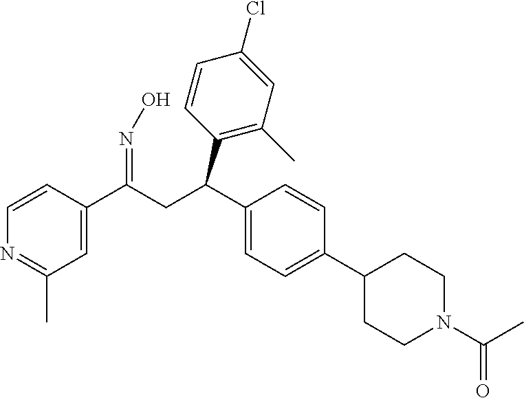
C1(C(CC(C2=C(C)C=C(Cl)C=C2)C2=CC=C(C3CCN(C(C)=O)CC3)C=C2)=NO)=CC(C)=NC=C1
